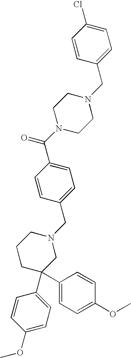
C1=C(C(N2CCN(CC3=CC=C(Cl)C=C3)CC2)=O)C=CC(CN2CCCC(C3=CC=C(OC)C=C3)(C3=CC=C(OC)C=C3)C2)=C1
